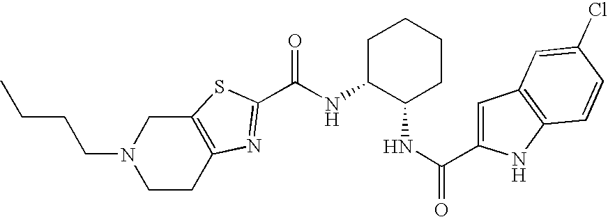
CCCCN1CCC2=C(C1)SC(C(NC1C(NC(C3=CC4=C(N3)C=CC(Cl)=C4)=O)CCCC1)=O)=N2
